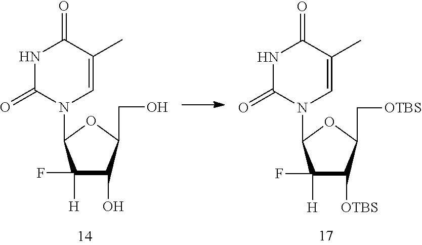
N1C(=O)N(C2C(F)([H])C(O)C(CO)O2)C=C(C)C1=O.N1C(=O)N(C2C(F)([H])C([OTBS])C(C[OTBS])O2)C=C(C)C1=O
